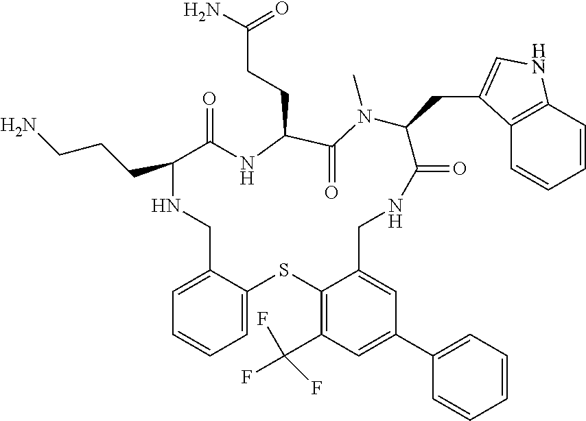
C1=C2C(=CC=C1)SC1=C(C(F)(F)F)C=C(C3=CC=CC=C3)C=C1CNC(=O)C(CC1=CNC3=C1C=CC=C3)N(C)C(=O)C(CCC(N)=O)NC(=O)C(CCCN)NC2
